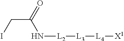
N([L2][L3][L4][X1])C(CI)=O
